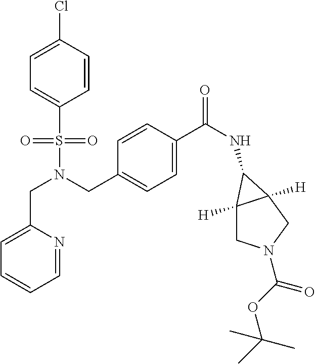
C1=CC(Cl)=CC=C1S(N(CC1=CC=C(C(NC2C3([H])CN(C(=O)OC(C)(C)C)CC32[H])=O)C=C1)CC1=CC=CC=N1)(=O)=O
